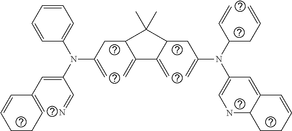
C1=CC=CC(N(C(=CC2=CCCC=C2)C=N)C(=C)CC2C(=C)C(=C)C(CC(=C)N(C(CC=C)C=C)C3=CNC4C(=C3)C=CCC4)C2(C)C)=C1
